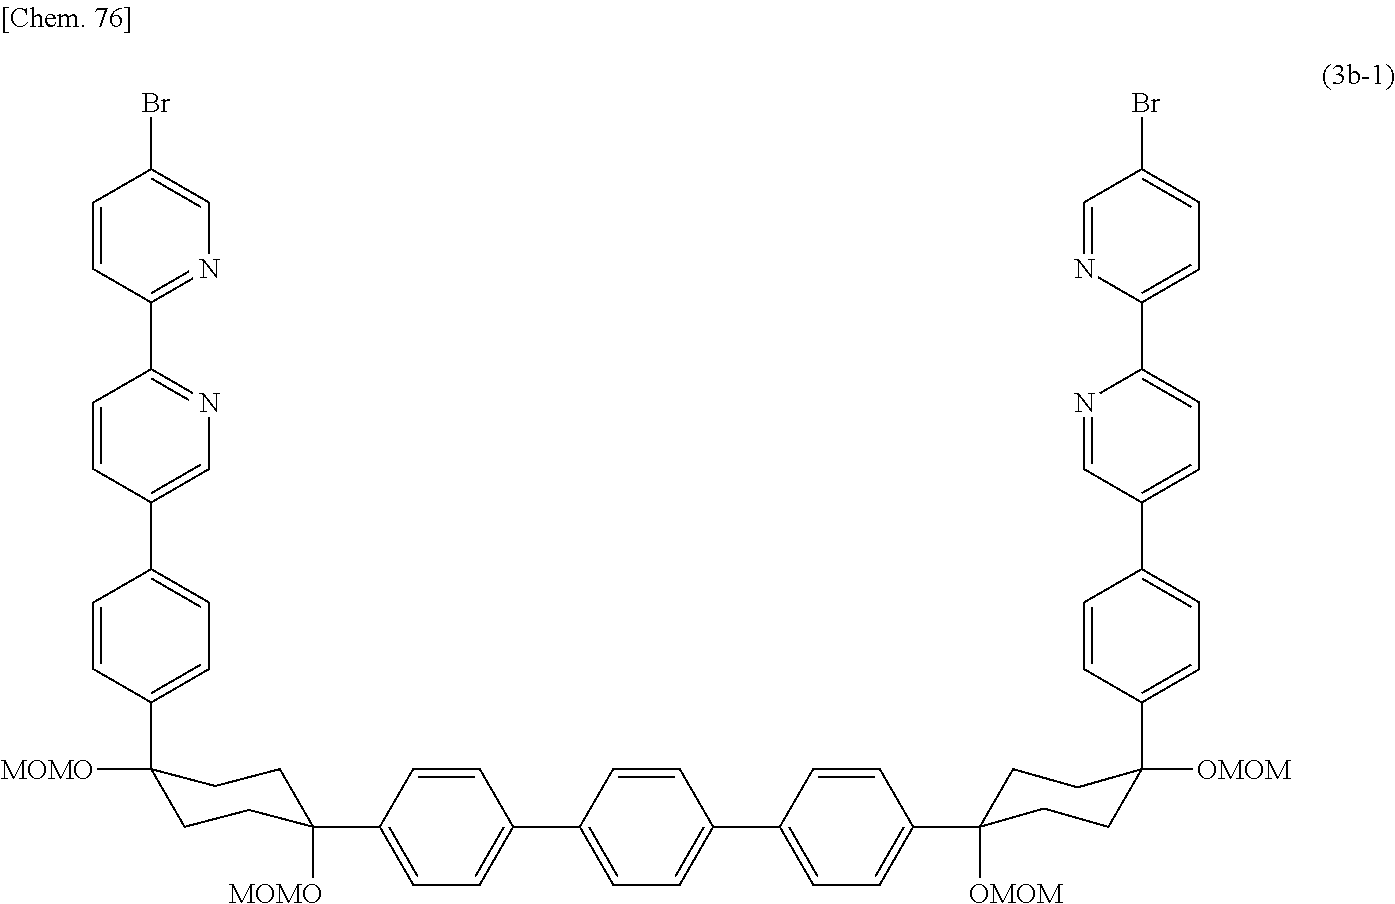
C1=CC(C2=NC=C(C3=CC=C(C4([MOMO])CCC([MOMO])(C5=CC=C(C6=CC=C(C7=CC=C(C8([OMOM])CCC([OMOM])(C9=CC=C(C%10=CC=C(C%11=CC=C(Br)C=N%11)N=C%10)C=C9)CC8)C=C7)C=C6)C=C5)CC4)C=C3)C=C2)=NC=C1Br
